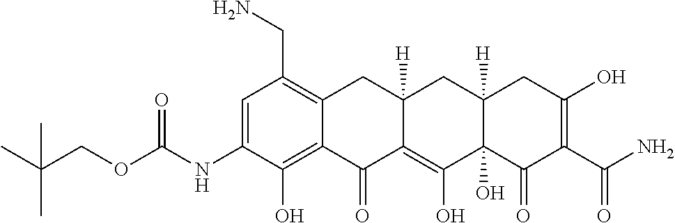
C1=C(NC(OCC(C)(C)C)=O)C(O)=C2C(=C1CN)CC1([H])C(=C(O)C3(O)C([H])(C1)CC(O)=C(C(N)=O)C3=O)C2=O
